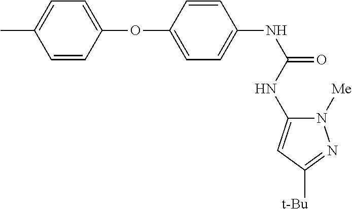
CC1=CC=C(OC2=CC=C(NC(NC3=CC([t-Bu])=NN3[Me])=O)C=C2)C=C1
